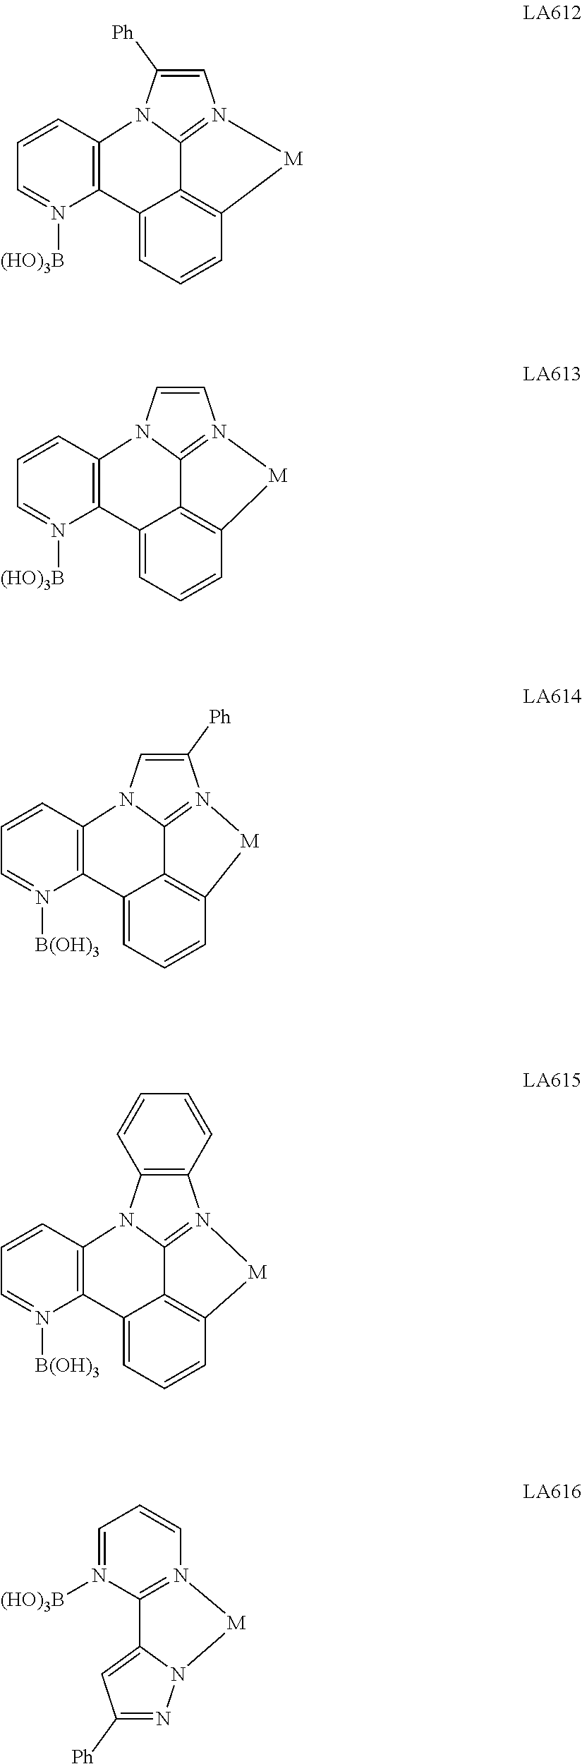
C1=C([Ph])N2C3=C(N([(HO)3B])=CC=C3)C3=CC=CC4=C3C2=N1[M]4.C1=CN2C3=C(N([(HO)3B])=CC=C3)C3=CC=CC4=C3C2=N1[M]4.C1([Ph])=CN2C3=C(N([B(OH)3])=CC=C3)C3=CC=CC4=C3C2=N1[M]4.C12=C(N3C4=C(N([B(OH)3])=CC=C4)C4=CC=CC5=C4C3=N1[M]5)C=CC=C2.N1=C([Ph])C=C2N1[M]N1=C2N([(HO)3B])=CC=C1
